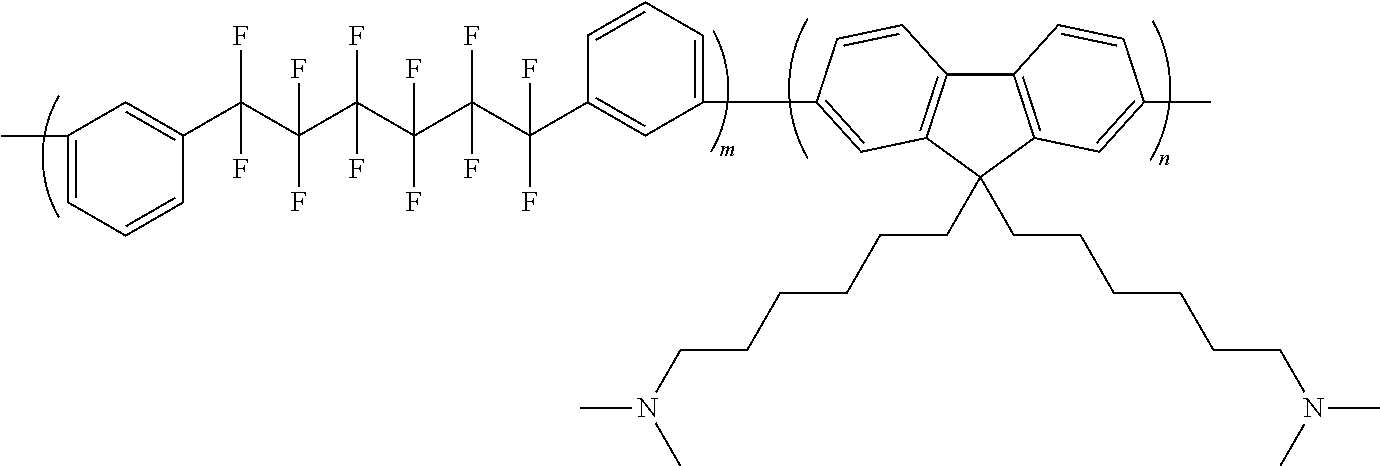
C1(C)=CC=CC(C(C(C(C(C(C(C2=CC(C3=CC4=C(C5=C(C4(CCCCCCN(C)C)CCCCCCN(C)C)C=C(C)C=C5)C=C3)=CC=C2)(F)F)(F)F)(F)F)(F)F)(F)F)(F)F)=C1
